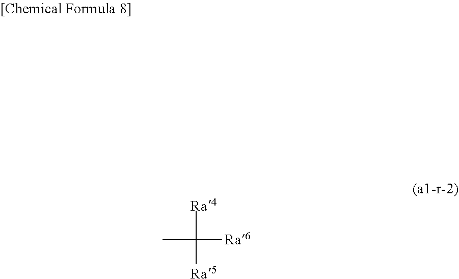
CC([Ra6])([Ra4])[Ra5]
